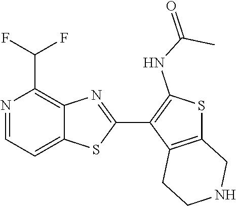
C12=CC=NC(C(F)F)=C1N=C(C1=C(NC(=O)C)SC3=C1CCNC3)S2
